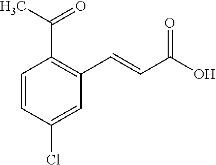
C(C1=C(C=CC(O)=O)C=C(Cl)C=C1)(C)=O
